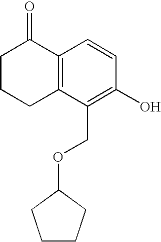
C12=C(C(COC3CCCC3)=C(O)C=C1)CCCC2=O
